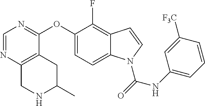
C1=NC2=C(C(OC3=CC=C4C(=C3F)C=CN4C(NC3=CC=CC([F3C])=C3)=O)=N1)CC(C)NC2
